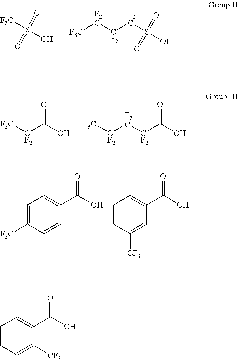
S(=O)(=O)([F3C])O.[F3C][F2C][CF2][F2C]S(=O)(O)=O.[F3C][CF2]C(O)=O.[F3C][CF2][F2C][CF2]C(O)=O.C1=C([F3C])C=CC(C(O)=O)=C1.C1=CC([CF3])=CC(C(O)=O)=C1.C1=CC=C([CF3])C(C([OH])=O)=C1
